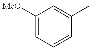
C1([MeO])=CC=CC(C)=C1
